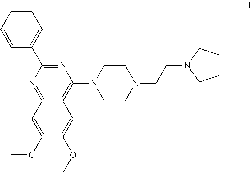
C1=CC(C2=NC(N3CCN(CCN4CCCC4)CC3)=C3C(=N2)C=C(OC)C(OC)=C3)=CC=C1
